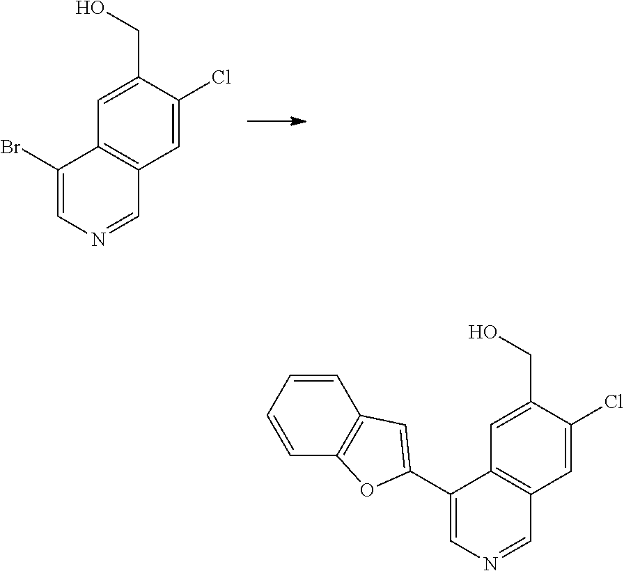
C1=C(Cl)C(CO)=CC2=C1C=NC=C2Br.C1=C(Cl)C(CO)=CC2=C1C=NC=C2C1=CC2=C(C=CC=C2)O1
